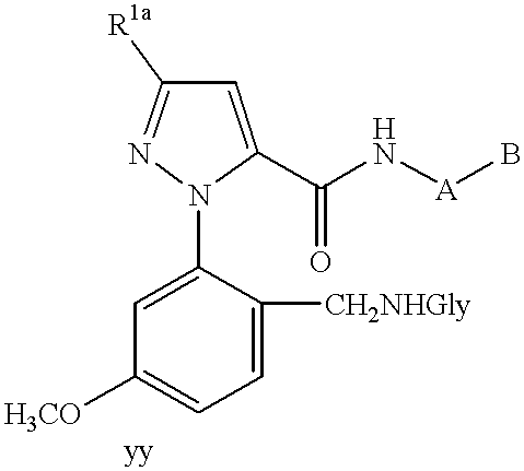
C1=C([CH2NHGly])C(N2C(C(N[A]B)=O)=CC([R1a])=N2)=CC([H3CO])=C1
